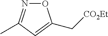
O1N=C(C)C=C1C[CO2Et]
